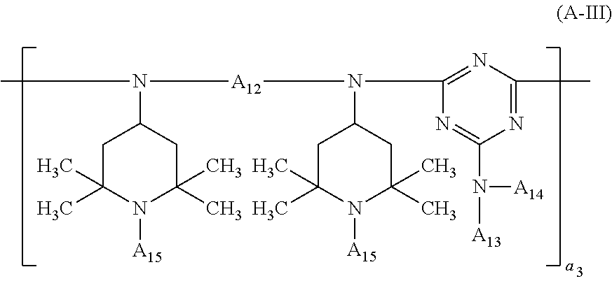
CN([A12]N(C1=NC(C)=NC(N([A13])[A14])=N1)C1CC(C)(C)N([A15])C(C)(C)C1)C1CC(C)(C)N([A15])C(C)(C)C1
